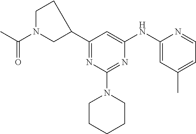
C1(C2CCN(C(C)=O)C2)=NC(N2CCCCC2)=NC(NC2=CC(C)=CC=N2)=C1
